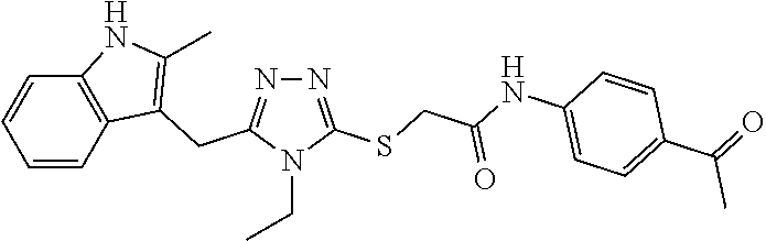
N1=C(SCC(NC2=CC=C(C(=O)C)C=C2)=O)N(CC)C(CC2=C(C)NC3=C2C=CC=C3)=N1
